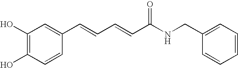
C1(O)=C(O)C=CC(C=CC=CC(NCC2=CC=CC=C2)=O)=C1
